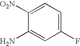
C1(F)=CC=C([O2N])C(N)=C1
